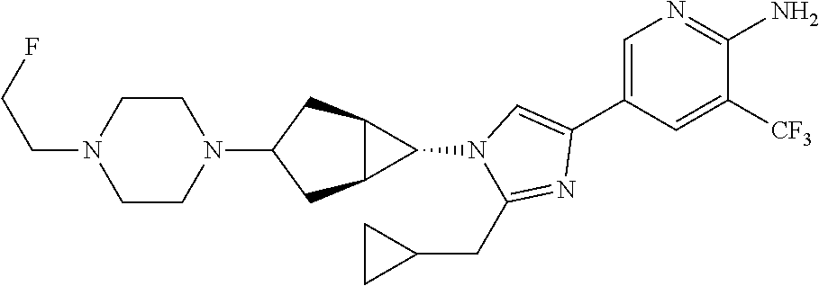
C1=C(C2=CN(C3C4C3CC(N3CCN(CCF)CC3)C4)C(CC3CC3)=N2)C=C([CF3])C(N)=N1
